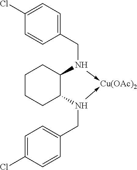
C1=C(Cl)C=CC(CN2->[Cu(OAc)2]-N(CC3=CC=C(Cl)C=C3)C3C2CCCC3)=C1
